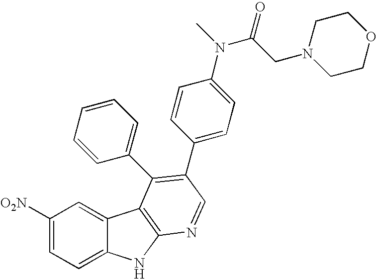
C1([O2N])=CC=C2C(=C1)C1=C(N2)N=CC(C2=CC=C(N(C(CN3CCOCC3)=O)C)C=C2)=C1C1=CC=CC=C1
